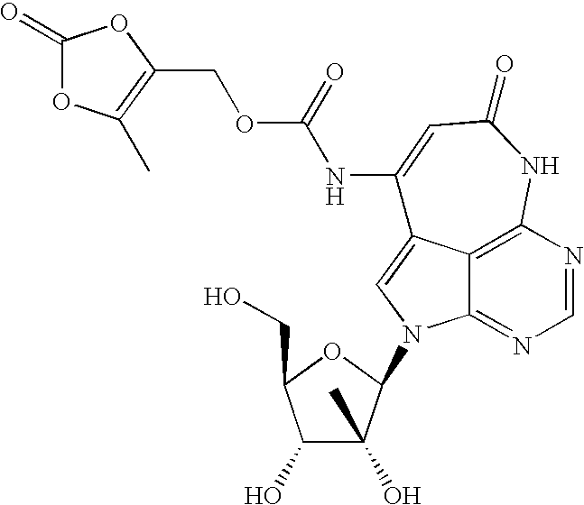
C12=C3N=CN=C1N(C1C(O)(C)C(O)C(CO)O1)C=C2C(NC(=O)OCC1=C(C)OC(=O)O1)=CC(=O)N3
